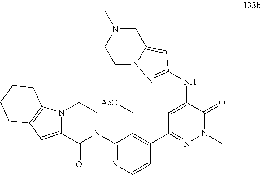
C1=C(NC2=NN3C(=C2)CN(C)CC3)C(=O)N(C)N=C1C1=C(C[AcO])C(N2CCN3C(=CC4=C3CCCC4)C2=O)=NC=C1
